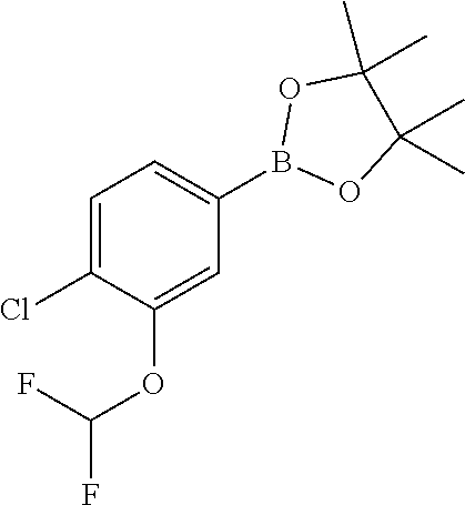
B1(C2=CC=C(Cl)C(OC(F)F)=C2)OC(C)(C)C(C)(C)O1
